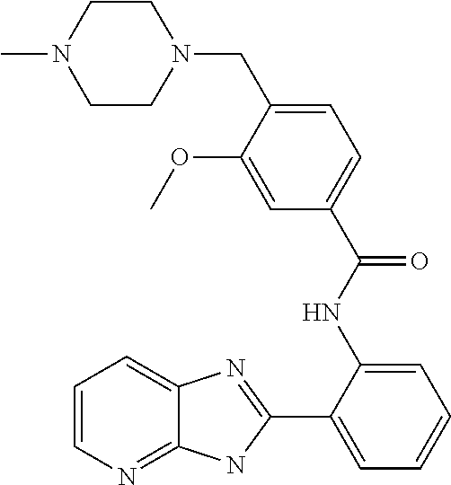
C1(NC(C2=CC=C(CN3CCN(C)CC3)C(OC)=C2)=O)=CC=CC=C1C1=NC2=CC=CN=C2N1
